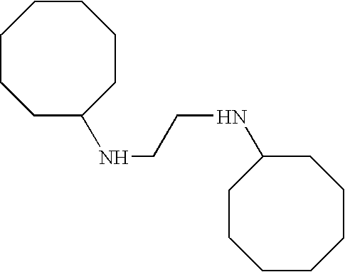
N(CCNC1CCCCCCC1)C1CCCCCCC1
